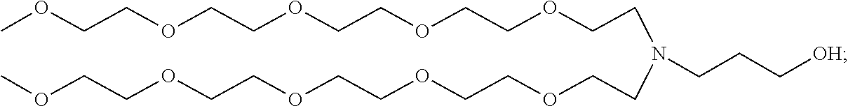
C(OCCOCCOCCN(CCOCCOCCOCCOCCOC)CCC[OH])COCCOC
